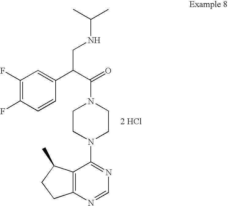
C12=C(N=CN=C1N1CCN(C(=O)C(C3=CC(F)=C(F)C=C3)CNC(C)C)CC1)CCC2C.[2 HCl]
